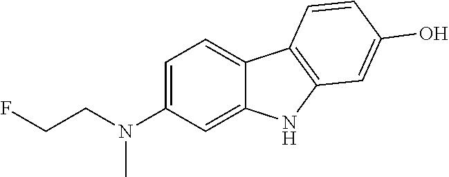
C1(N(CCF)C)=CC=C2C(=C1)NC1=C2C=CC(O)=C1
